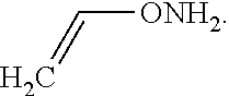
C([ONH2])=C
